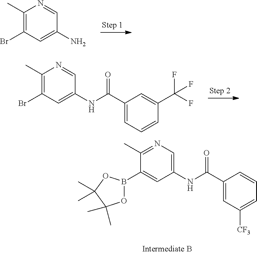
C1(C)=C(Br)C=C(N)C=N1.C1(C)=C(Br)C=C(NC(C2=CC=CC(C(F)(F)F)=C2)=O)C=N1.C1(C)=NC=C(NC(C2=CC([CF3])=CC=C2)=O)C=C1B1OC(C)(C)C(C)(C)O1
